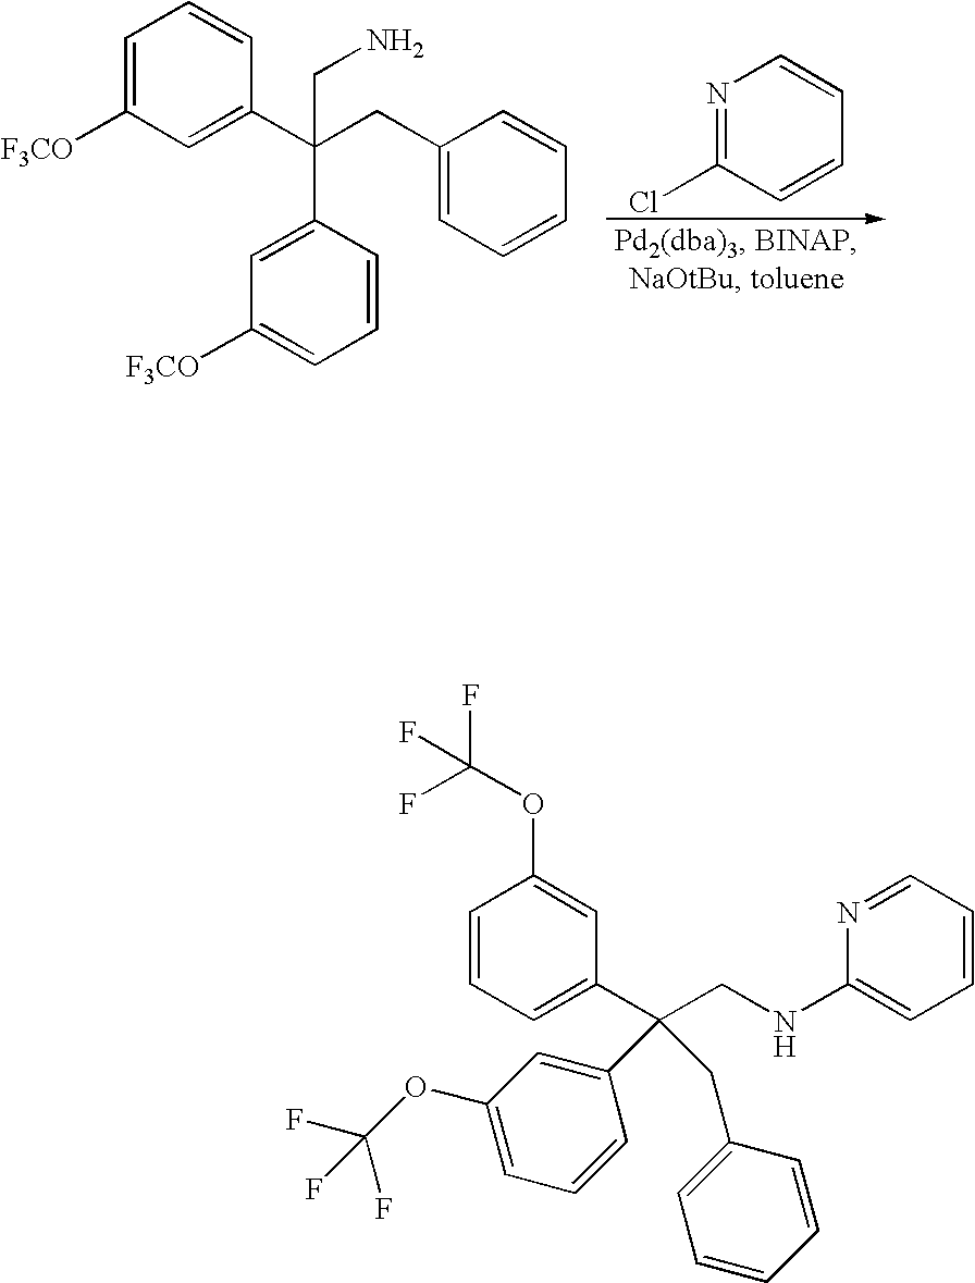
C1=C([F3CO])C=C(C(CC2=CC=CC=C2)(C2=CC([F3CO])=CC=C2)CN)C=C1.N1=C(Cl)C=CC=C1.C1=CC=C(C(CNC2=CC=CC=N2)(C2=CC(OC(F)(F)F)=CC=C2)CC2=CC=CC=C2)C=C1OC(F)(F)F
